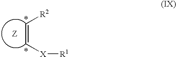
C(=C[X][R1])[R2].[Z]
